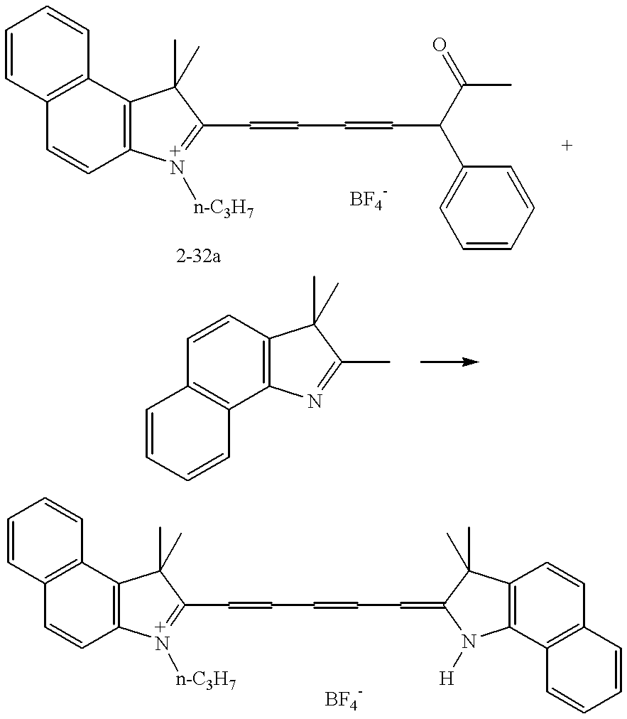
C1(C=CC=CC(C2=CC=CC=C2)C(C)=O)=[N+]([n-C3H7])C2=C(C1(C)C)C1=C(C=C2)C=CC=C1.C1=CC2=C(C3=C1C=CC=C3)N=C(C)C2(C)C.C1=CC2=C(C=C1)C1=C(C=C2)[N+]([n-C3H7])=C(C=CC=CC=C2N([H])C3=C(C2(C)C)C=CC2=C3C=CC=C2)C1(C)C
